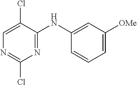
N(C1=CC([OMe])=CC=C1)C1=NC(Cl)=NC=C1Cl
